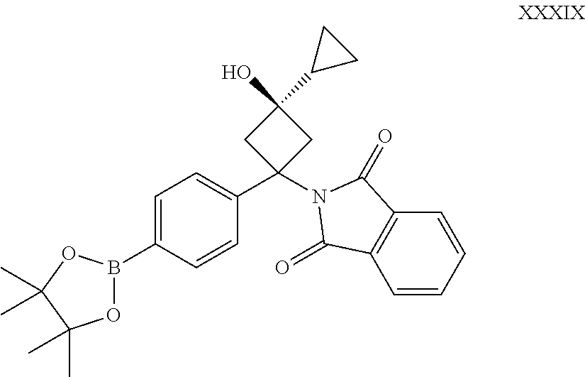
C1=C(B2OC(C)(C)C(C)(C)O2)C=CC(C2(N3C(=O)C4=C(C=CC=C4)C3=O)CC(O)(C3CC3)C2)=C1
